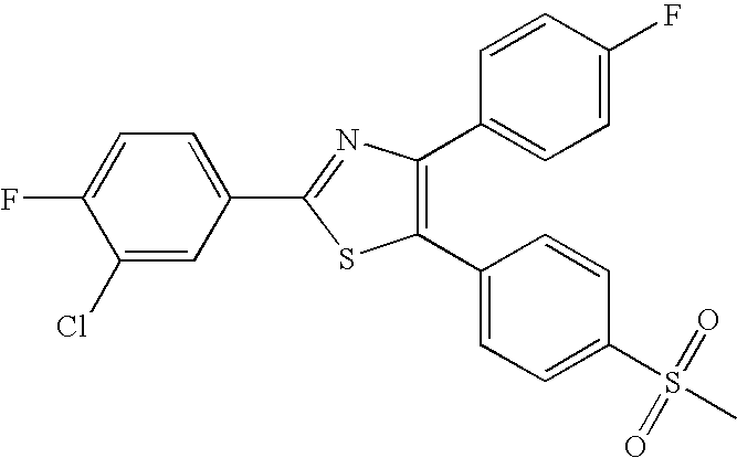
C1(C2=NC(C3=CC=C(F)C=C3)=C(C3=CC=C(S(C)(=O)=O)C=C3)S2)=CC=C(F)C(Cl)=C1
